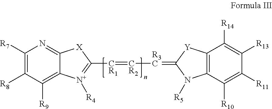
C1([R7])=C([R8])C([R9])=C2C(=N1)[X]C([CR1]=[CR2][R3C]=C1N([R5])C3=C([Y]1)C([R14])=C([R13])C([R11])=C3[R10])=[N+]2[R4]
